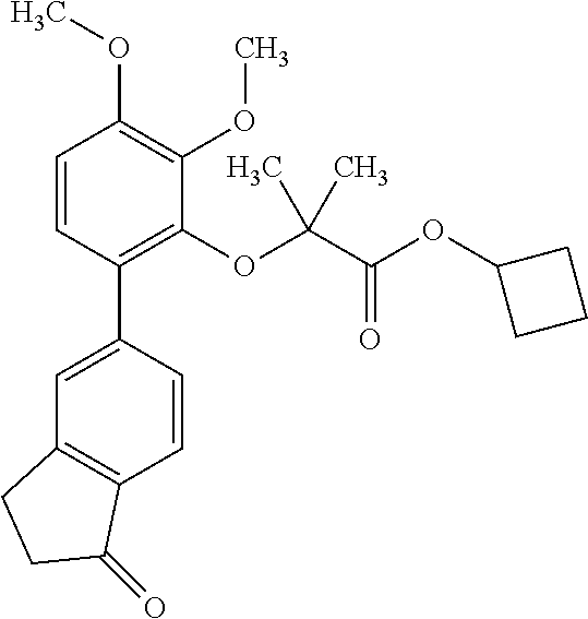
C1=C(C2=C(OC(C(OC3CCC3)=O)(C)C)C(OC)=C(OC)C=C2)C=CC2=C1CCC2=O
